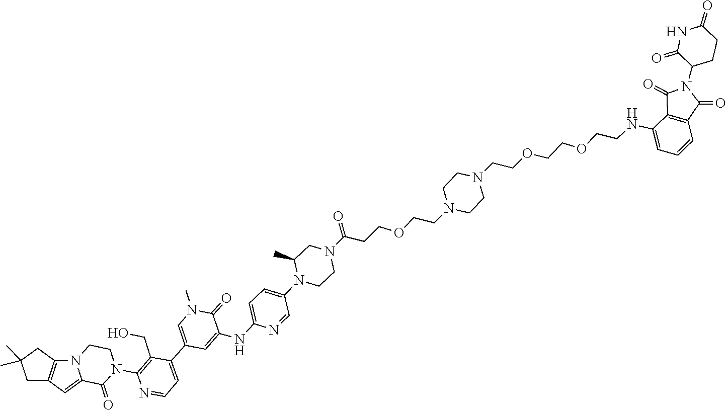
C1=C2C(=O)N(C3=C(CO)C(C4=CN(C)C(=O)C(NC5=CC=C(N6C(C)CN(C(=O)CCOCCN7CCN(CCOCCOCCNC8=CC=CC9=C8C(=O)N(C8C(=O)NC(=O)CC8)C9=O)CC7)CC6)C=N5)=C4)=CC=N3)CCN2C2=C1CC(C)(C)C2
